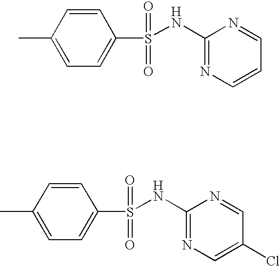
C1=C(C)C=CC(S(NC2=NC=CC=N2)(=O)=O)=C1.C1=C(C)C=CC(S(NC2=NC=C(Cl)C=N2)(=O)=O)=C1
